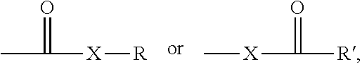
C[X]C(=O)[R].[R][X]C(=O)C
